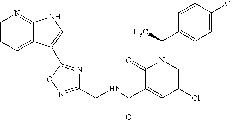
C1=CC=C2C(=N1)NC=C2C1=NC(CNC(C2=CC(Cl)=CN(C(C3=CC=C(Cl)C=C3)C)C2=O)=O)=NO1
